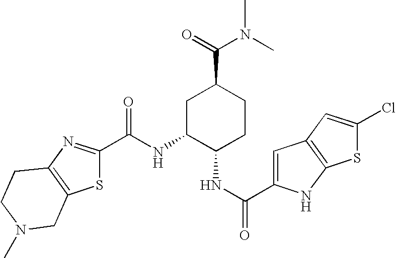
S1C(C(NC2C(NC(C3=CC4=C(N3)SC(Cl)=C4)=O)CCC(C(=O)N(C)C)C2)=O)=NC2=C1CN(C)CC2
